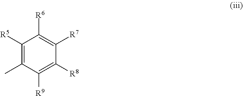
C1([R5])=C(C)C([R9])=C([R8])C([R7])=C1[R6]
